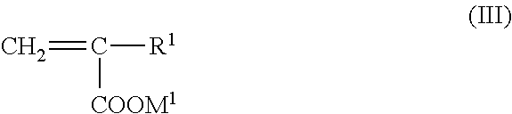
C=C([R1])[COOM1]
